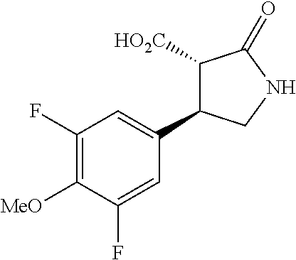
C1([HO2C])C(C2=CC(F)=C([MeO])C(F)=C2)CNC1=O
